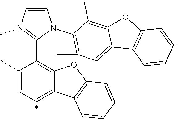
C1=CN(C)=C(C2=C3C(=CC=C2C)C2=C(O3)C=CC=C2)N1C1=C(C)C=C2C(=C1C)OC1=C2C=CC=C1
